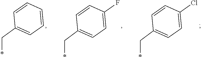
C1(C*)=CC=CC=C1.C1(C*)=CC=C(F)C=C1.C1(C*)=CC=C(Cl)C=C1
